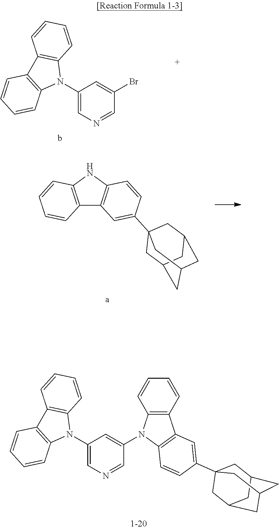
C1(N2C3=C(C4=C2C=CC=C4)C=CC=C3)=CN=CC(Br)=C1.C12=C(NC3=C1C=C(C14CC5CC(CC(C1)C5)C4)C=C3)C=CC=C2.C1(N2C3=C(C4=C2C=CC=C4)C=CC=C3)=CN=CC(N2C3=C(C4=C2C=CC(C25CC6CC(CC(C2)C6)C5)=C4)C=CC=C3)=C1
